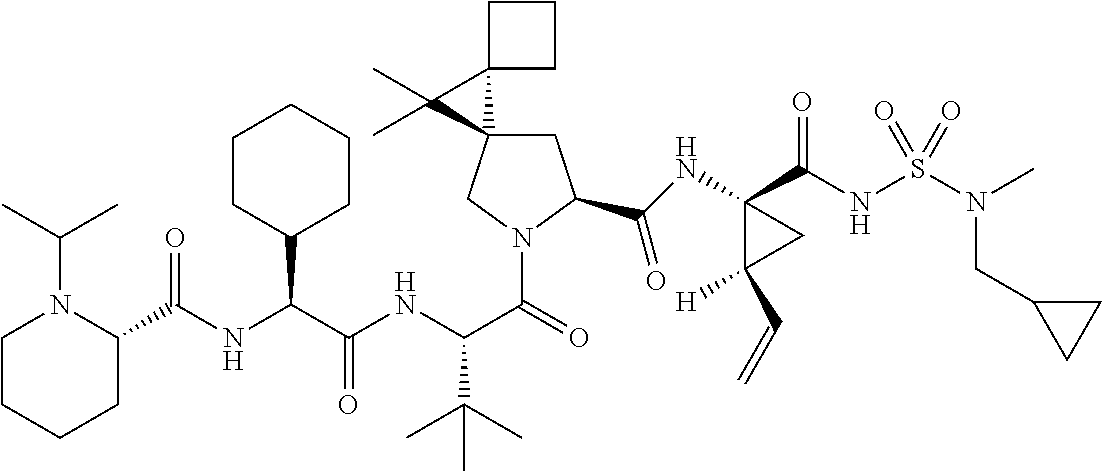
C(C(NC(C(=O)N1CC2(CC1C(NC1(C(NS(N(C)CC3CC3)(=O)=O)=O)C(C=C)([H])C1)=O)C1(C2(C)C)CCC1)C(C)(C)C)=O)(C1CCCCC1)NC(=O)C1N(C(C)C)CCCC1
